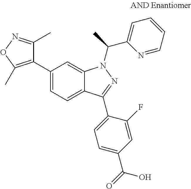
C12=CC=C(C3=C(C)ON=C3C)C=C1N(C(C1=CC=CC=N1)C)N=C2C1=CC=C(C(=O)O)C=C1F
